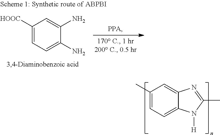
C1(C)=CC=C2C(=C1)N=C(C)N2[H].C1([HOOC])=CC=C(N)C(N)=C1
